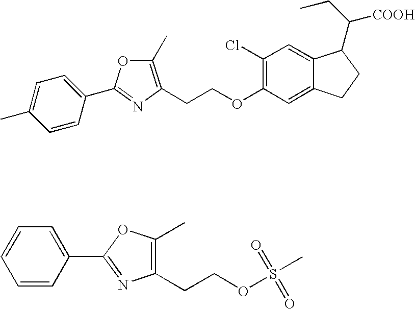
C1(C)=C(CCOC2=C(Cl)C=C3C(=C2)CCC3C([COOH])CC)N=C(C2=CC=C(C)C=C2)O1.C1=CC(C2=NC(CCOS(C)(=O)=O)=C(C)O2)=CC=C1
